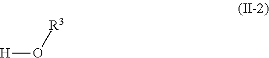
[H]O[R3]
